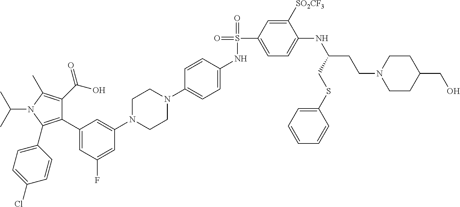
C1(C2=CC(F)=CC(N3CCN(C4=CC=C(NS(=O)(C5=CC=C(NC(CCN6CCC(CO)CC6)CSC6=CC=CC=C6)C([SO2CF3])=C5)=O)C=C4)CC3)=C2)=C(C2=CC=C(Cl)C=C2)N(C(C)C)C(C)=C1C(O)=O
